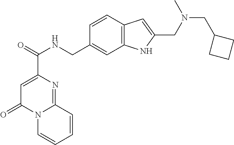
N12C=CC=CC1=NC(C(=O)NCC1=CC3=C(C=C1)C=C(CN(CC1CCC1)C)N3)=CC2=O
